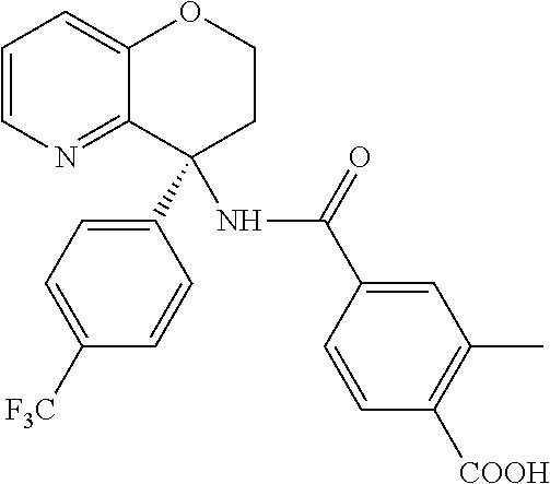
C1(C2(NC(=O)C3=CC(C)=C([COOH])C=C3)C3=NC=CC=C3OCC2)=CC=C([F3C])C=C1
